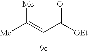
[Me]C(=CC([OEt])=O)[Me]
